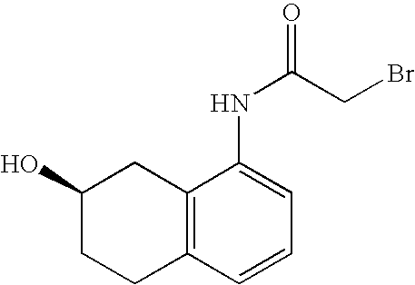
C12=C(C=CC=C1NC(CBr)=O)CCC(O)C2
